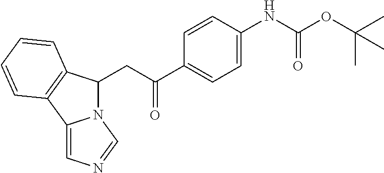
C(C(C1=CC=C(NC(OC(C)(C)C)=O)C=C1)=O)C1N2C(=CN=C2)C2=C1C=CC=C2
